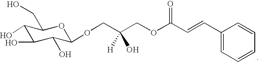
C1(O)C(O)C(O)C(OCC(COC(C=CC2=CC=CC=C2)=O)([H])O)OC1CO
